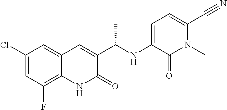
C1(Cl)=CC(F)=C2C(=C1)C=C(C(NC1=CC=C(C#N)N(C)C1=O)C)C(=O)N2
